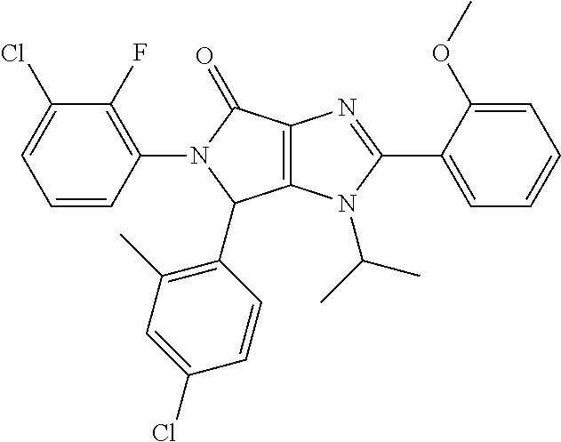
C12=C(N(C(C)C)C(C3=CC=CC=C3OC)=N1)C(C1=C(C)C=C(Cl)C=C1)N(C1=C(F)C(Cl)=CC=C1)C2=O
